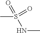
CS(NC)(=O)=O
